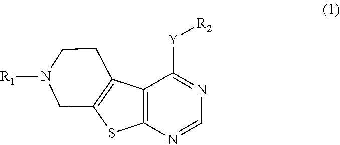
C12=C(N=CN=C1[Y][R2])SC1=C2CCN([R1])C1
